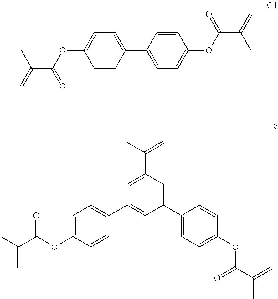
C1=CC(C2=CC=C(OC(C(=C)C)=O)C=C2)=CC=C1OC(C(=C)C)=O.C1(C2=CC(C(=C)C)=CC(C3=CC=C(OC(=O)C(=C)C)C=C3)=C2)=CC=C(OC(C(=C)C)=O)C=C1
